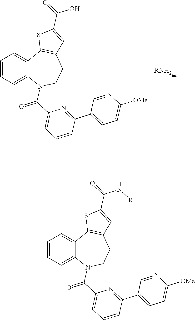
C1=CC=C2C(=C1)C1=C(CCN2C(C2=CC=CC(C3=CC=C([OMe])N=C3)=N2)=O)C=C(C(O)=O)S1.[RNH2].C1=CC=C2C(=C1)C1=C(CCN2C(C2=CC=CC(C3=CC=C([OMe])N=C3)=N2)=O)C=C(C(N[R])=O)S1
